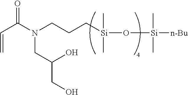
O=C(N(CCC[Si](O[Si]([n-Bu])(C)C)(C)C)CC(CO)O)C=C
